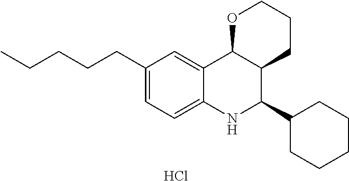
C12=CC(CCCCC)=CC=C1NC(C1CCCCC1)C1C2OCCC1.Cl
